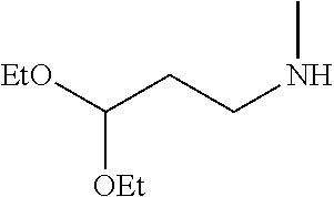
C(CCNC)([EtO])[OEt]
